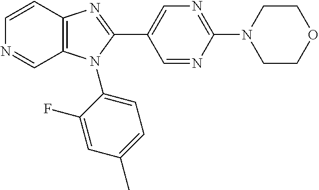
C1=CC2=C(C=N1)N(C1=CC=C(C)C=C1F)C(C1=CN=C(N3CCOCC3)N=C1)=N2
